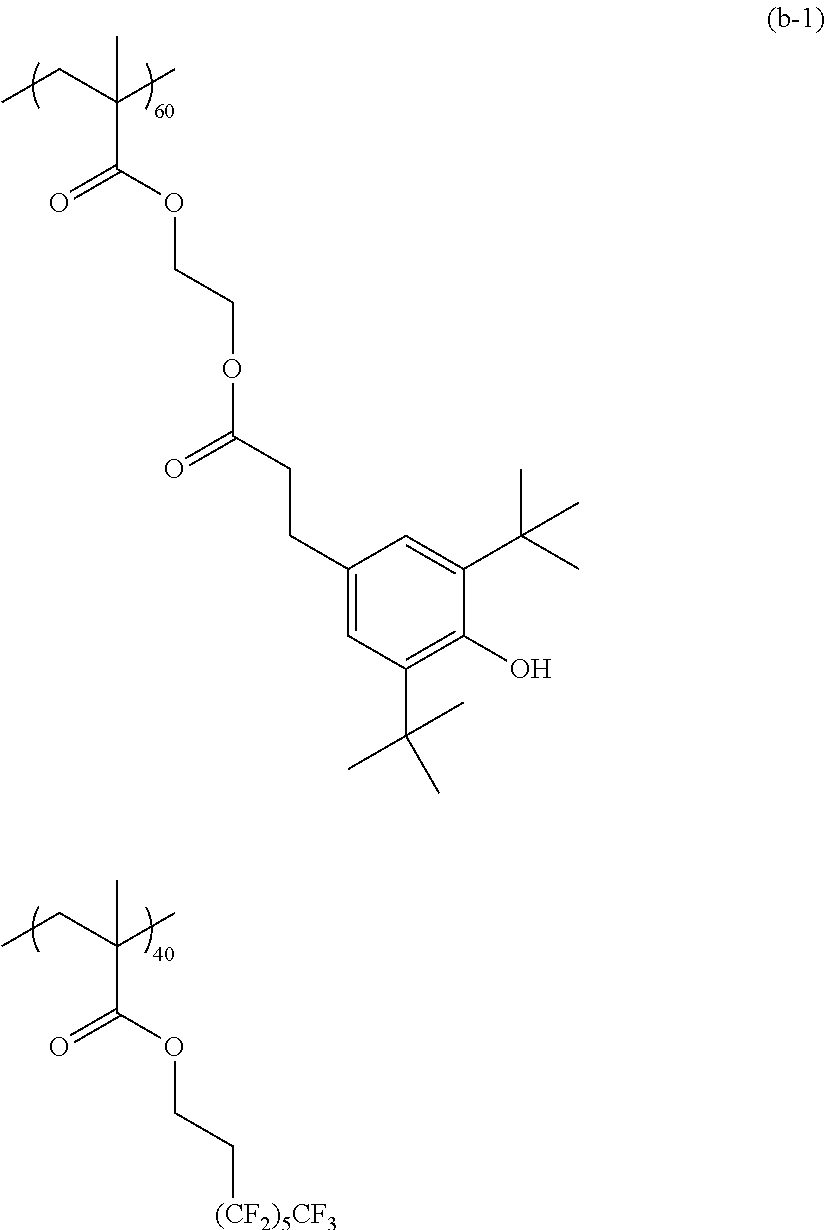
CCC(C)(C(OCC[(CF2)5CF3])=O)C.CCC(C)(C(=O)OCCOC(=O)CCC1=CC(C(C)(C)C)=C(O)C(C(C)(C)C)=C1)C
